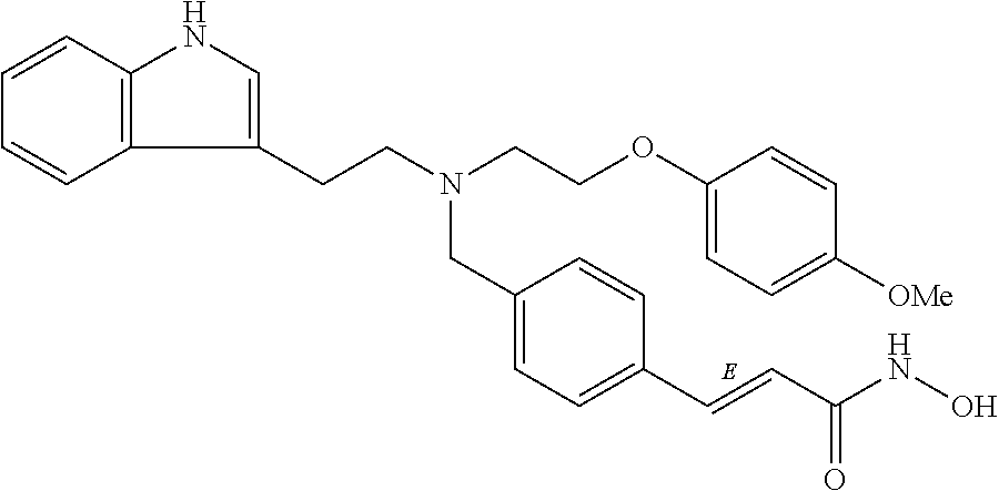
C12=C(C=CC=C1)NC=C2CCN(CCOC1=CC=C([OMe])C=C1)CC1=CC=C(C=CC(NO)=O)C=C1
